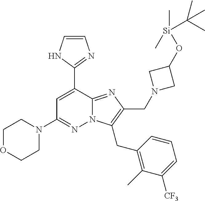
C1=C(C2=NC=CN2)C2=NC(CN3CC(O[Si](C)(C)C(C)(C)C)C3)=C(CC3=C(C)C([CF3])=CC=C3)N2N=C1N1CCOCC1
